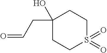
C1(CC=O)(O)CCS(=O)(=O)CC1
